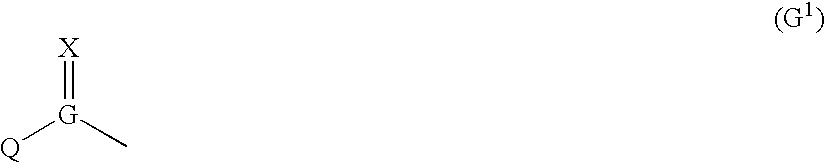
[Q][G](C)=[X]
